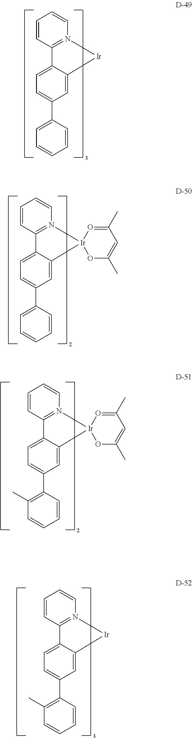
C1=CC2=N(C=C1)[Ir]C1=CC(C3=CC=CC=C3)=CC=C12.C1=CC2=N(C=C1)[Ir]1(C3=CC(C4=CC=CC=C4)=CC=C32)O=C(C)C=C(C)O1.C1=CC2=N(C=C1)[Ir]1(C3=CC(C4=C(C)C=CC=C4)=CC=C32)O=C(C)C=C(C)O1.C1=CC2=N(C=C1)[Ir]C1=CC(C3=C(C)C=CC=C3)=CC=C12
